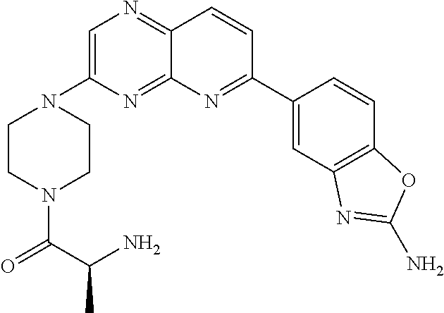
C1=C(N2CCN(C(=O)C(N)C)CC2)N=C2C(=N1)C=CC(C1=CC3=C(C=C1)OC(N)=N3)=N2
